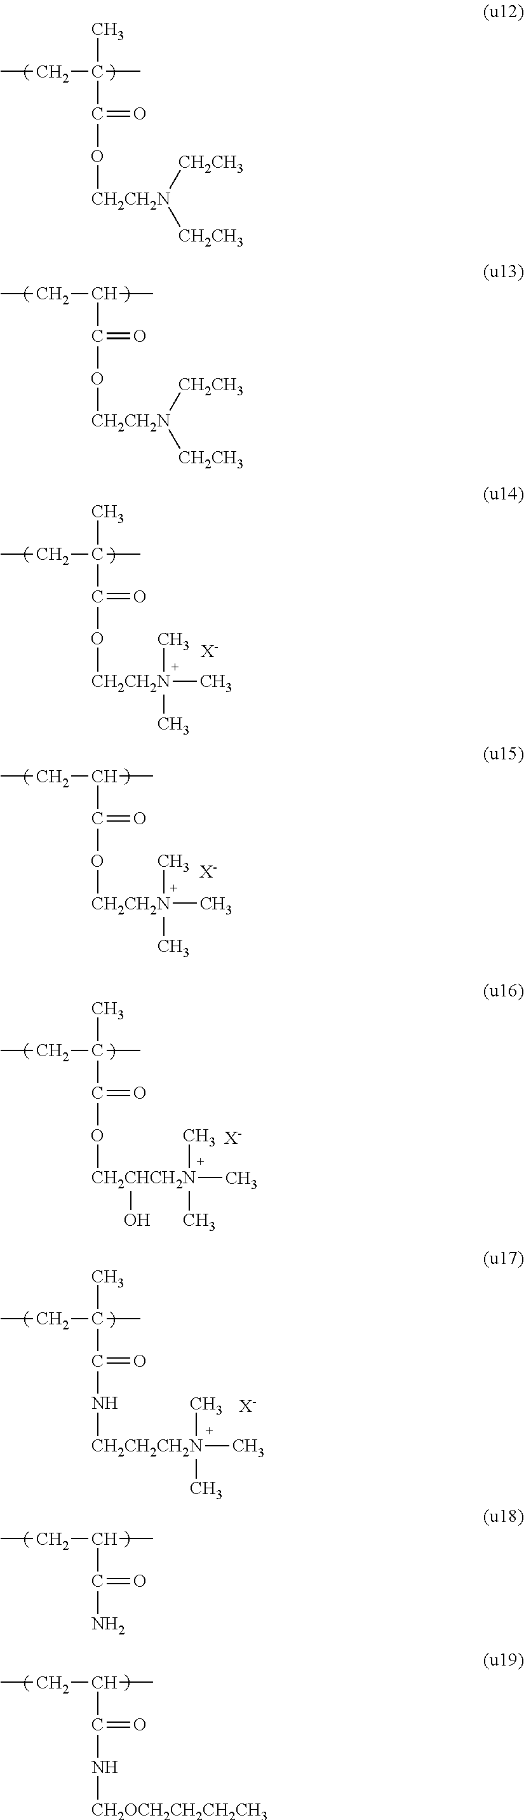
CCC(C)(C(O[CH2CH2N]([CH2CH3])[CH2CH3])=O)C.CCC(C)C(O[CH2CH2N]([CH2CH3])[CH2CH3])=O.CCC(C)C(N)=O.CCC(C)C(N[CH2OCH2CH2CH2CH3])=O.CCC(C)(C(O[CH2CH2N](C)(C)C)=O)C.[X-].CCC(C)C(O[CH2CH2N](C)(C)C)=O.[X-].CCC(C)(C(O[CH2CHCH2N](C)(C)(C)O)=O)C.[X-].CCC(C)(C(N[CH2CH2CH2N](C)(C)C)=O)C.[X-]
